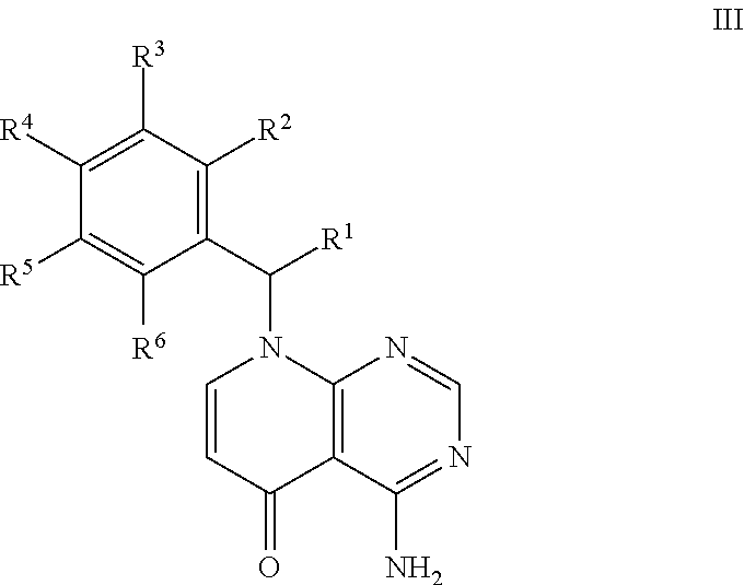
C1(C([R1])N2C=CC(=O)C3=C2N=CN=C3N)=C([R2])C([R3])=C([R4])C([R5])=C1[R6]
